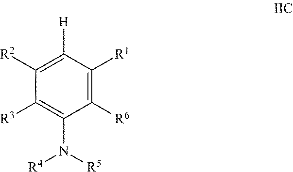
C1([R6])=C([R1])C([H])=C([R2])C([R3])=C1N([R5])[R4]
